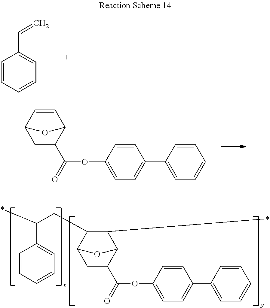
C1C(C(OC2=CC=C(C3=CC=CC=C3)C=C2)=O)C2C(*)C(CC(C3=CC=CC=C3)*)C1O2.C1=CC=CC=C1C=C.C1C(C(OC2=CC=C(C3=CC=CC=C3)C=C2)=O)C2C=CC1O2
